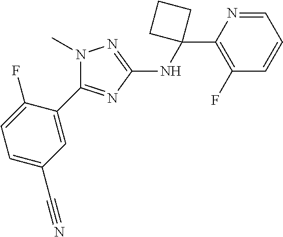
C1(C2(NC3=NN(C)C(C4=CC(C#N)=CC=C4F)=N3)CCC2)=C(F)C=CC=N1
